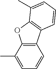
C12=C(C(C)=CC=C1)OC1=C2C=CC=C1C
